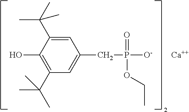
C1(O)=C(C(C)(C)C)C=C(CP(=O)([O-])OCC)C=C1C(C)(C)C.[Ca]
